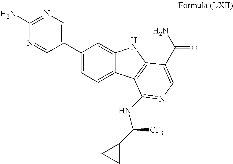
C1(C2=CC=C3C(=C2)NC2=C3C(NC(C3CC3)[CF3])=NC=C2C(N)=O)=CN=C(N)N=C1
